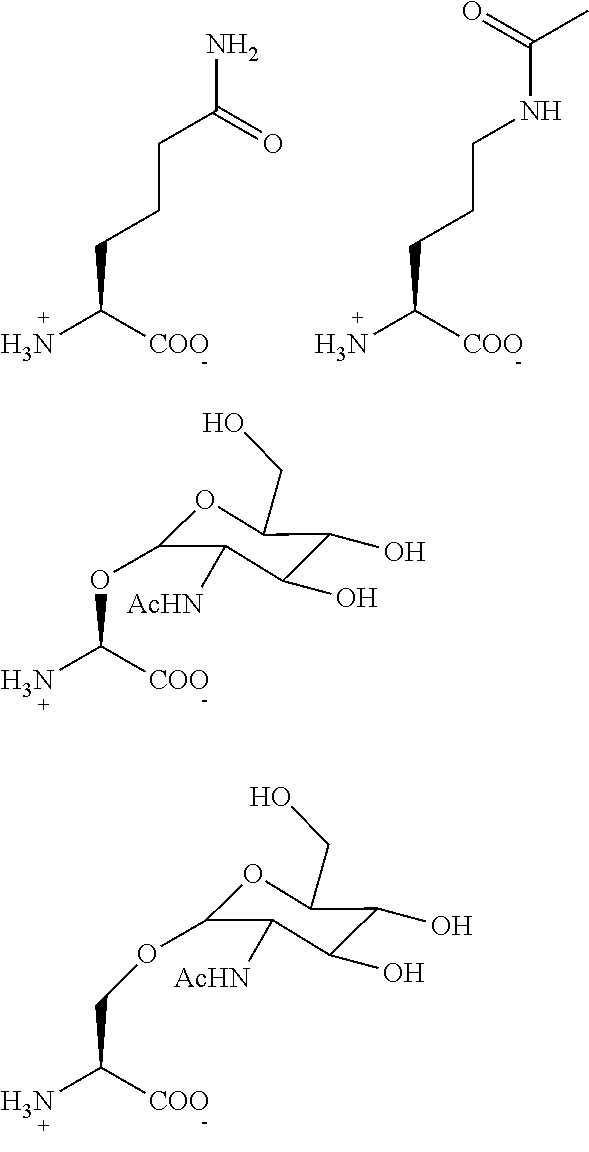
C(C([COO])N)CCC(N)=O.C(C([COO])N)CCNC(C)=O.O(C([COO])N)C1OC(CO)C(O)C(O)C1[AcHN].O(C1OC(CO)C(O)C(O)C1[AcHN])CC([COO])N
